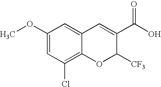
C1(OC)=CC(Cl)=C2C(=C1)C=C(C(O)=O)C([CF3])O2
